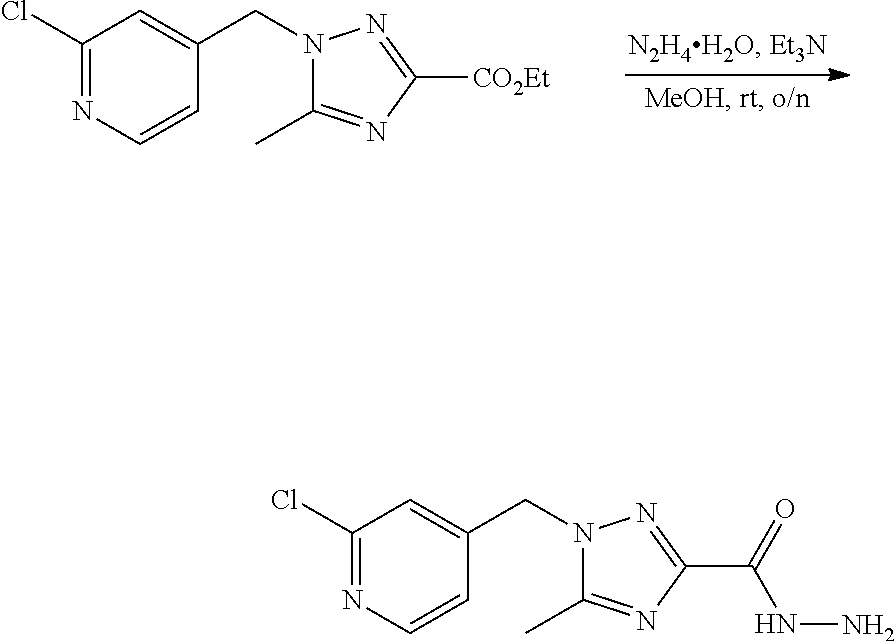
N1(CC2=CC(Cl)=NC=C2)C(C)=NC([CO2Et])=N1.N1(CC2=CC(Cl)=NC=C2)C(C)=NC(C(=O)NN)=N1
